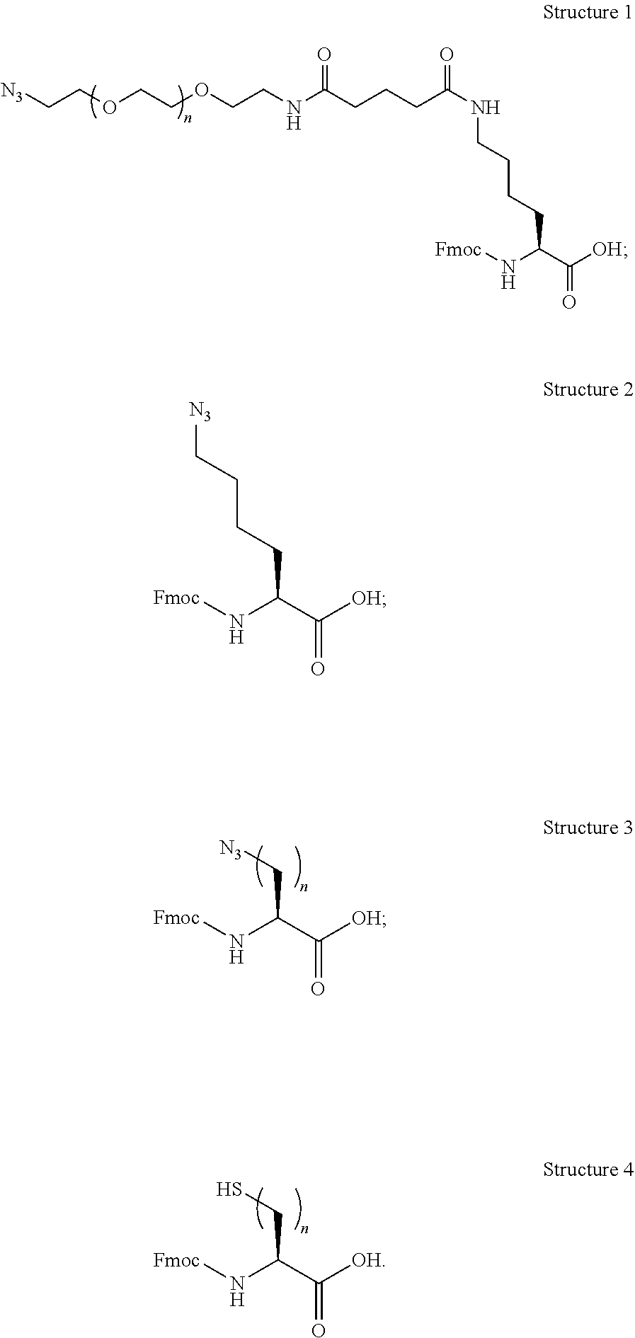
[N3]CCOCCOCCNC(CCCC(NCCCCC(C(=O)[OH])N[Fmoc])=O)=O.[N3]CC(C(=O)[OH])N[Fmoc].SCC(C(=O)[OH])N[Fmoc].[N3]CCCCC(C(=O)[OH])N[Fmoc]
